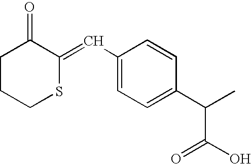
C1CCSC(=CC2=CC=C(C(C)C(O)=O)C=C2)C1=O
